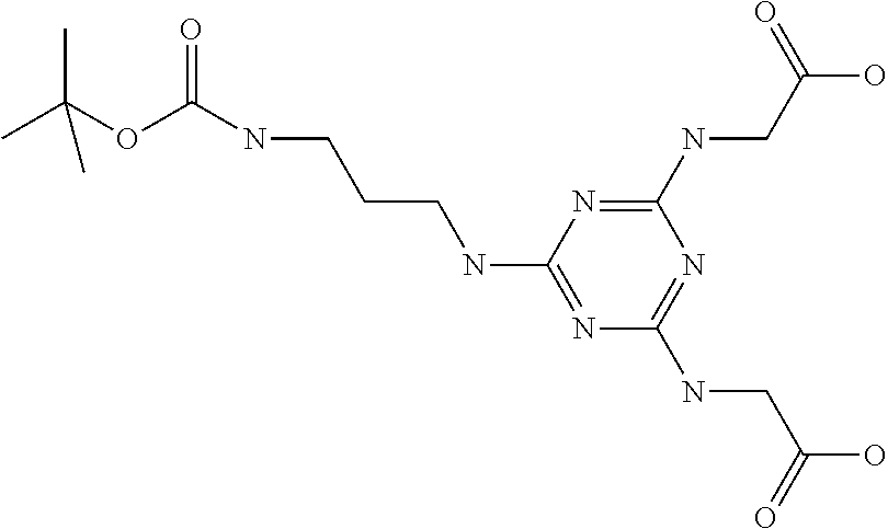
C1(NCC(O)=O)=NC(NCCCNC(OC(C)(C)C)=O)=NC(NCC(O)=O)=N1
